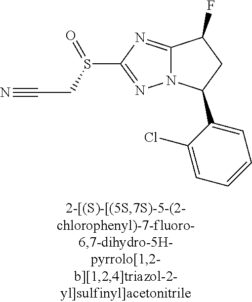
C12=NC(S(CC#N)=O)=NN1C(C1=CC=CC=C1Cl)CC2F
